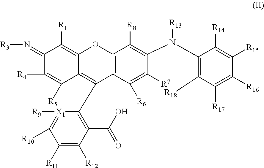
C1(=N[R3])C([R4])=C([R5])C2=C(C3=C(C(O)=O)C([R12])=C([R11])C([R10])=[X1]3[R9])C3=C(OC2=C1[R1])C([R8])=C(N(C1=C([R18])C([R17])=C([R16])C([R15])=C1[R14])[R13])C([R7])=C3[R6]
